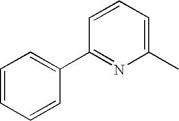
C1(C2=CC=CC=C2)=NC(C)=CC=C1
